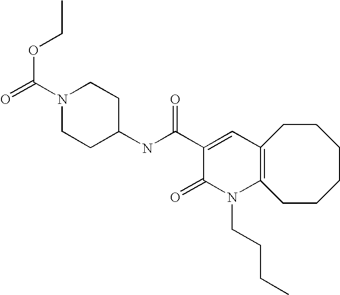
O=C(N1CCC(NC(C2=CC3=C(N(CCCC)C2=O)CCCCCC3)=O)CC1)OCC
